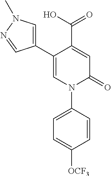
C1=C(C(=O)O)C(C2=CN(C)N=C2)=CN(C2=CC=C([OCF3])C=C2)C1=O
